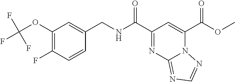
C1(C(NCC2=CC(OC(F)(F)F)=C(F)C=C2)=O)=NC2=NC=NN2C(C(OC)=O)=C1
